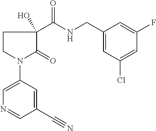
C1CN(C2=CN=CC(C#N)=C2)C(=O)C1(C(NCC1=CC(Cl)=CC(F)=C1)=O)O
